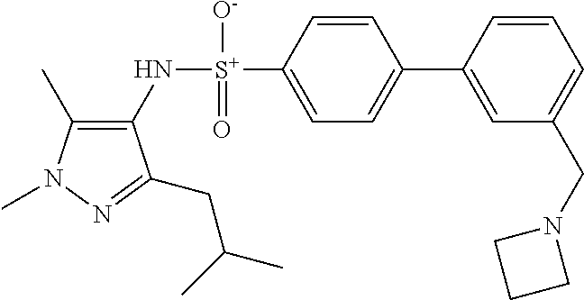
C1(C)=C(N[S+](C2=CC=C(C3=CC(CN4CCC4)=CC=C3)C=C2)([O-])=O)C(CC(C)C)=NN1C
